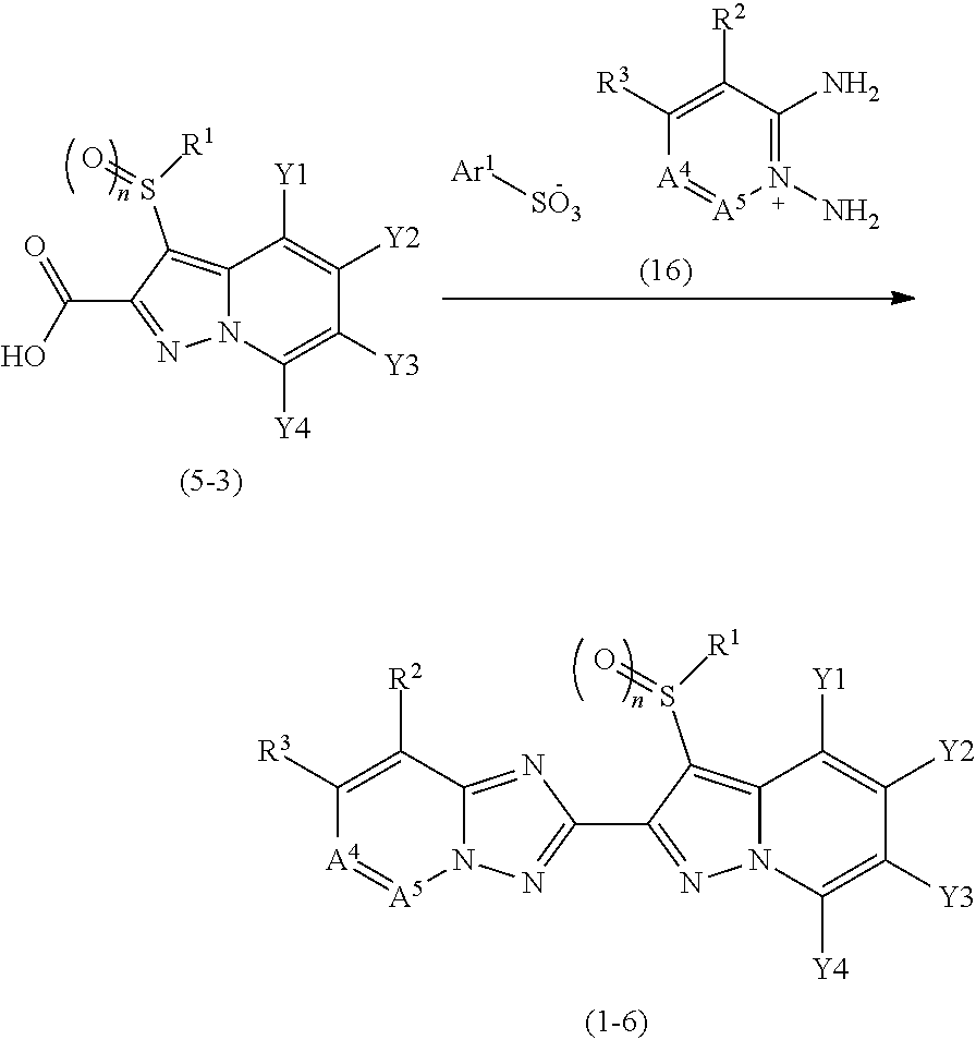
C12=C(S([R1])=O)C(C3=NN4C(=N3)C([R2])=C([R3])[A4]=[A5]4)=NN1C([Y4])=C([Y3])C([Y2])=C2[Y1].C12=C(S([R1])=O)C(C(O)=O)=NN1C([Y4])=C([Y3])C([Y2])=C2[Y1].C1([R3])=C([R2])C(N)=N(N)[A5]=[A4]1.[Ar1][SO3]
